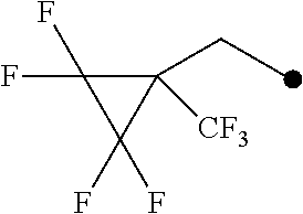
C1([CF3])(CC)C(F)(F)C1(F)F
